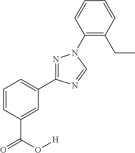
C1=CC=C(C2=NN(C3=C(CC)C=CC=C3)C=N2)C=C1C(=O)O[H]
